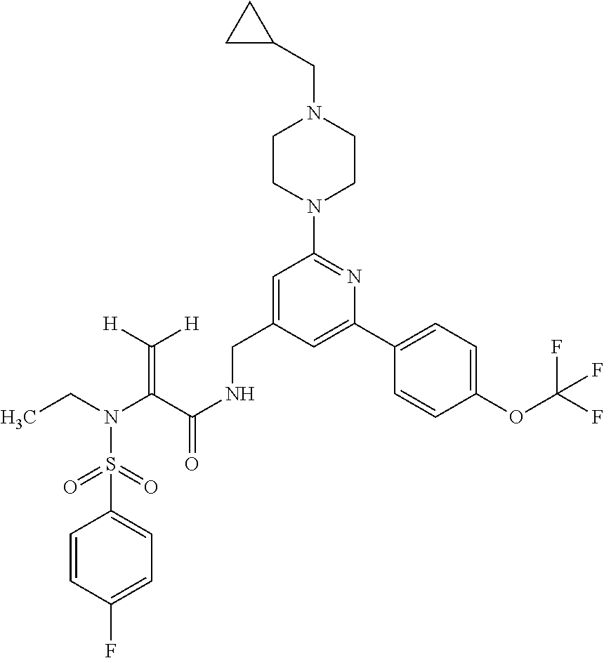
C1(S(N(CC)C(C(NCC2=CC(N3CCN(CC4CC4)CC3)=NC(C3=CC=C(OC(F)(F)F)C=C3)=C2)=O)=C([H])[H])(=O)=O)=CC=C(F)C=C1
